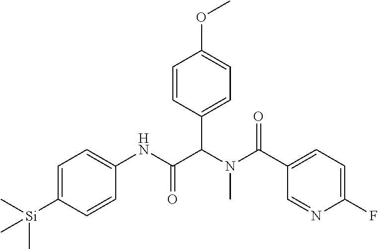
C1=C([Si](C)(C)C)C=CC(NC(C(N(C(=O)C2=CC=C(F)N=C2)C)C2=CC=C(OC)C=C2)=O)=C1
